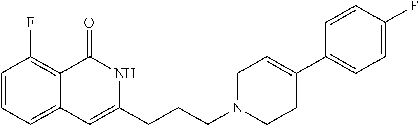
C1=CC=C2C(=C1F)C(=O)NC(CCCN1CCC(C3=CC=C(F)C=C3)=CC1)=C2
